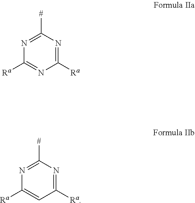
[Ra]C1=NC([Ra])=NC([#])=N1.C1([#])=NC([Ra])=CC([Ra])=N1
